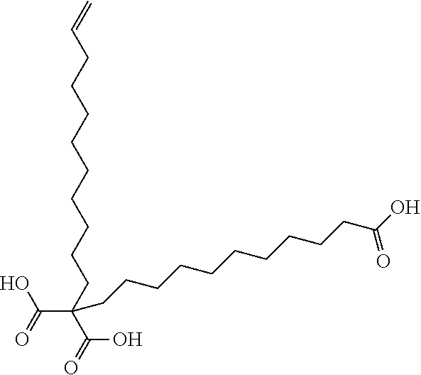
C(CCCCCCCCCC=C)(CCCCCCCCCCC(O)=O)(C(=O)O)C(O)=O
